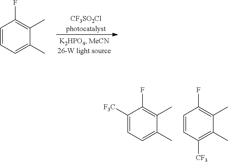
[CF3SO2Clphotocatalyst].C1=CC=C(C)C(C)=C1F.C1([F3C])=CC=C(C)C(C)=C1F.C1=CC([CF3])=C(C)C(C)=C1F
